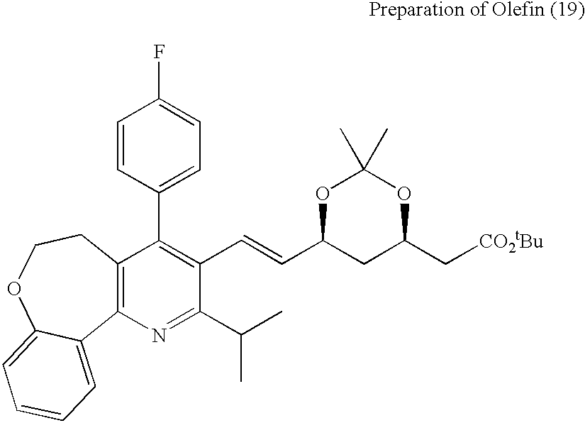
C12=C(CCOC3=CC=CC=C13)C(C1=CC=C(F)C=C1)=C(C=CC1CC(C[CO2tBu])OC(C)(C)O1)C(C(C)C)=N2
